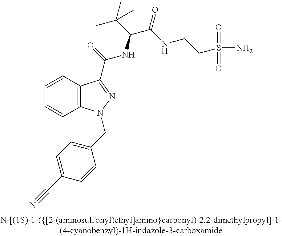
C1=CC2=C(C=C1)N(CC1=CC=C(C#N)C=C1)N=C2C(NC(C(C)(C)C)C(NCCS(N)(=O)=O)=O)=O
